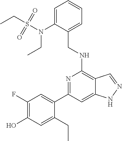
C1=C(N(S(CC)(=O)=O)CC)C(CNC2=C3C(=CC(C4=CC(F)=C(O)C=C4CC)=N2)NN=C3)=CC=C1
